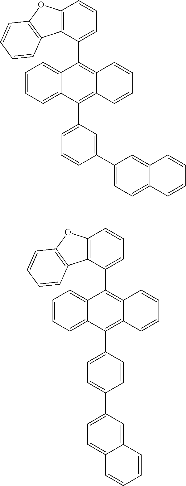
C1=CC=C2C(=C1)C(C1=CC=CC3=C1C1=C(O3)C=CC=C1)=C1C(=C2C2=CC=CC(C3=CC=C4C(=C3)C=CC=C4)=C2)C=CC=C1.C1=CC=C2C(=C1)C(C1=CC=CC3=C1C1=C(O3)C=CC=C1)=C1C(=C2C2=CC=C(C3=CC=C4C(=C3)C=CC=C4)C=C2)C=CC=C1
